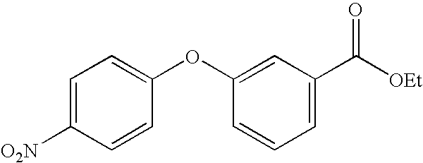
C1=C([O2N])C=CC(OC2=CC(C([OEt])=O)=CC=C2)=C1
